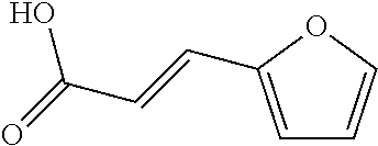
C1=C(C=CC(=O)O)OC=C1
